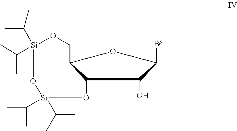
C12O[Si](C(C)C)(C(C)C)O[Si](C(C)C)(C(C)C)OCC1OC([Bp])C2O
